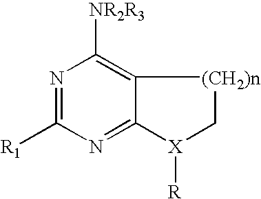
C12=C([NR2R3])N=C([R1])N=C1[X]([R])C[(CH2)n]2
